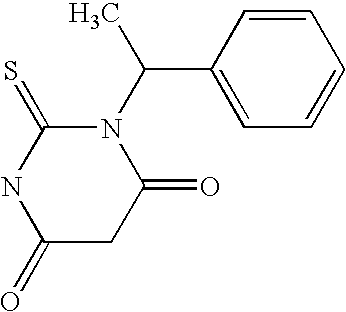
N1(C(C2=CC=CC=C2)C)C(=S)NC(=O)CC1=O
